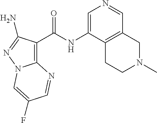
C12=C(C(=O)NC3=CN=CC4=C3CCN(C)C4)C(N)=NN1C=C(F)C=N2
